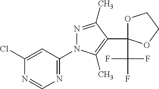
C1(Cl)=CC(N2N=C(C)C(C3(C(F)(F)F)OCCO3)=C2C)=NC=N1
